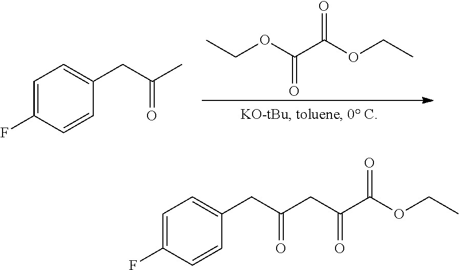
C1=C(F)C=CC(CC(CC(C(OCC)=O)=O)=O)=C1.CCOC(C(OCC)=O)=O.C1=C(F)C=CC(CC(C)=O)=C1
